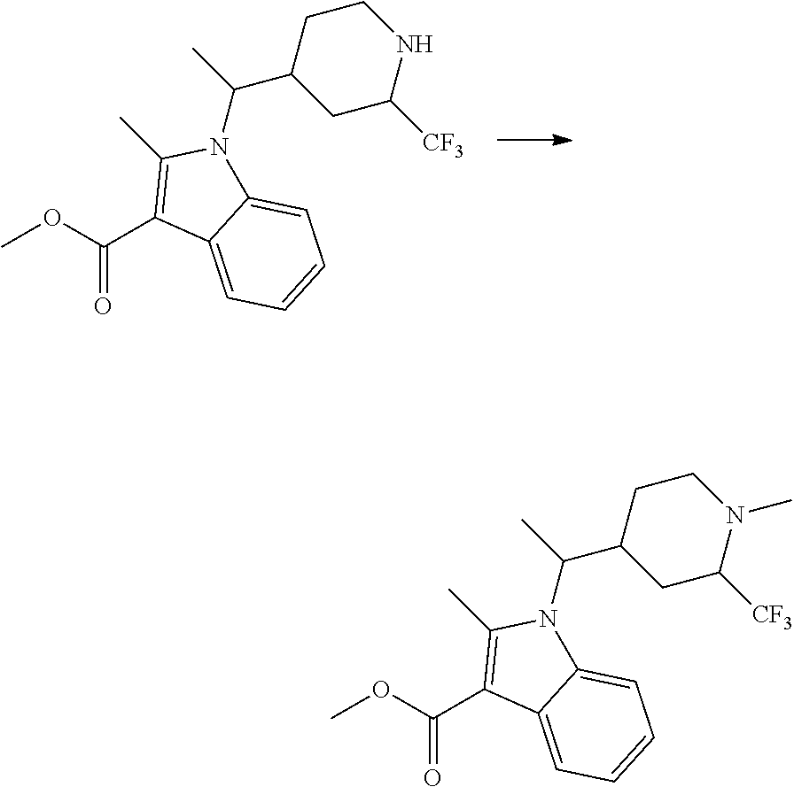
O(C(C1=C(C)N(C(C)C2CC([CF3])NCC2)C2=CC=CC=C12)=O)C.O(C(C1=C(C)N(C(C)C2CC([CF3])N(C)CC2)C2=CC=CC=C12)=O)C
